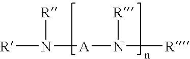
N([A]N([R])[R])([R])[R]
